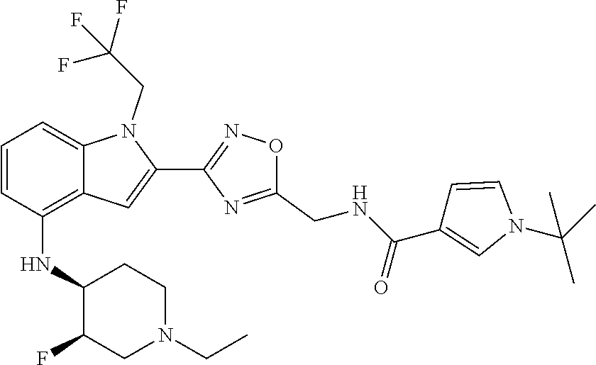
C1=CC(NC2C(F)CN(CC)CC2)=C2C(=C1)N(CC(F)(F)F)C(C1=NOC(CNC(C3=CN(C(C)(C)C)C=C3)=O)=N1)=C2
